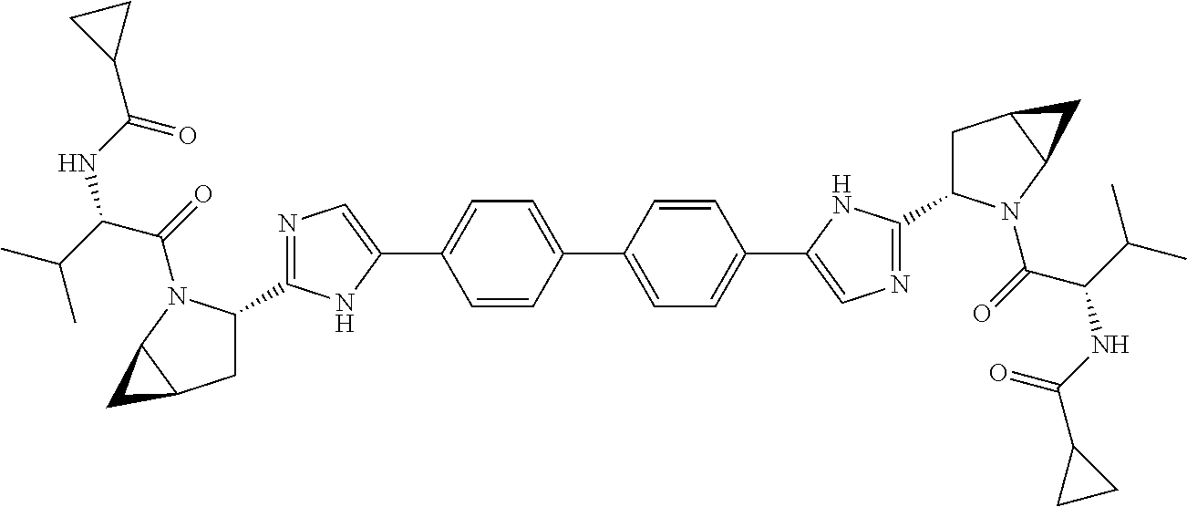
C1C(C2=NC=C(C3=CC=C(C4=CC=C(C5=CN=C(C6CC7C(C7)N6C(=O)C(C(C)C)NC(C6CC6)=O)N5)C=C4)C=C3)N2)N(C(=O)C(C(C)C)NC(C2CC2)=O)C2C1C2
